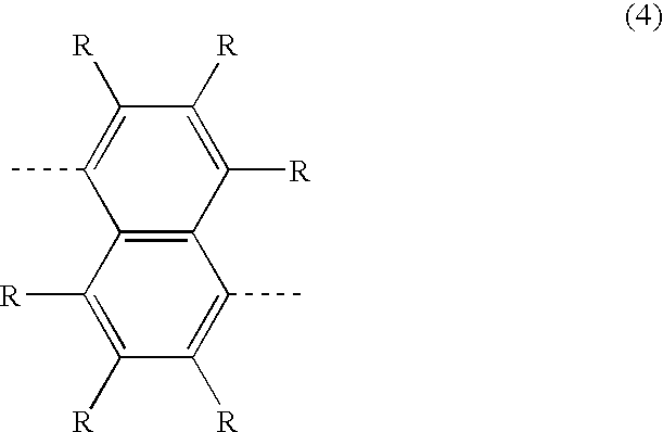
C1(C)=C([R])C([R])=C([R])C2=C1C([R])=C([R])C([R])=C2C
